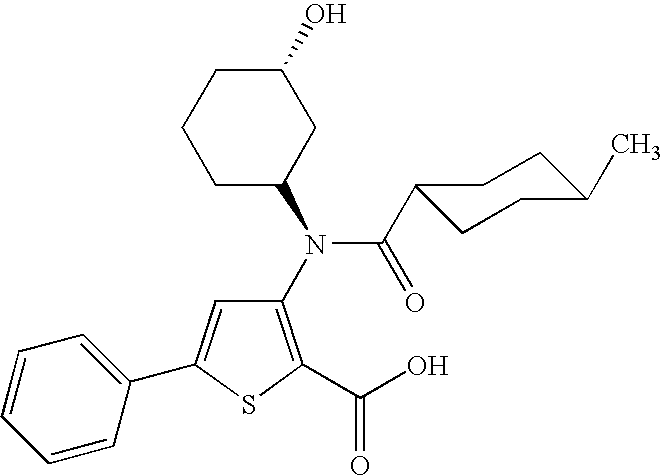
C1(N(C2CC(O)CCC2)C(C2CCC(C)CC2)=O)=C(C(O)=O)SC(C2=CC=CC=C2)=C1
